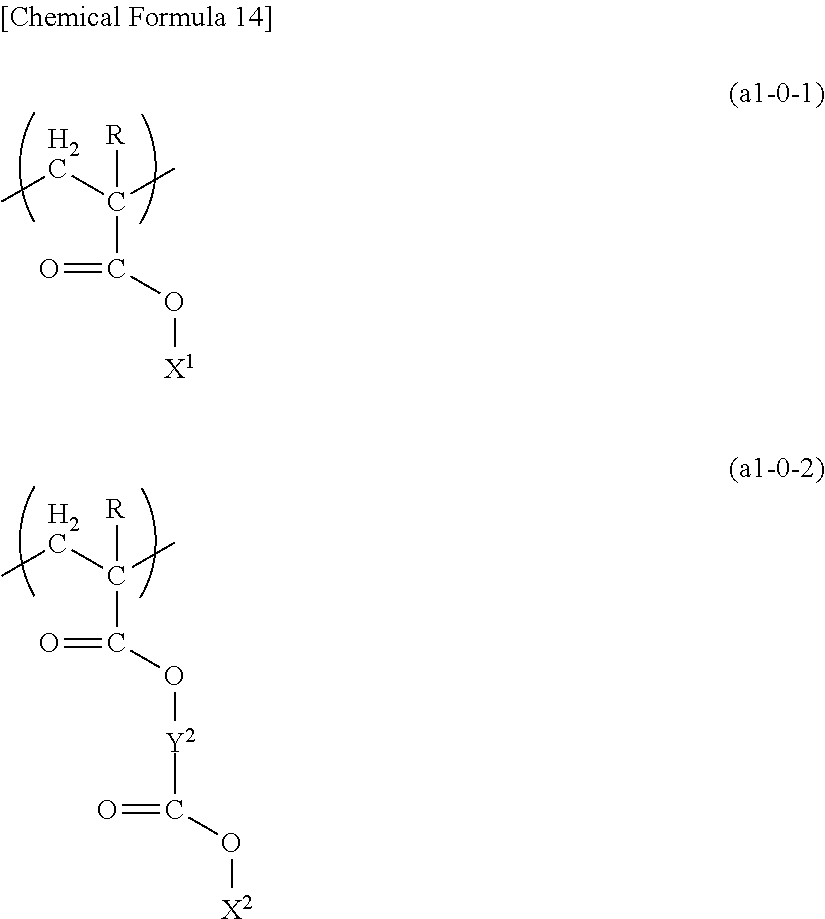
CCC([R])(C)C(=O)O[X1].CCC([R])(C)C(=O)O[Y2]C(=O)O[X2]
